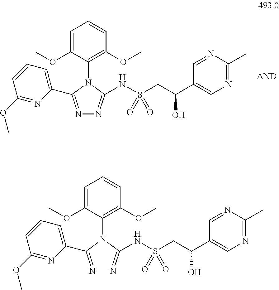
N1=C(C)N=CC(C(CS(NC2=NN=C(C3=CC=CC(OC)=N3)N2C2=C(OC)C=CC=C2OC)(=O)=O)O)=C1.N1=C(C)N=CC(C(CS(NC2=NN=C(C3=CC=CC(OC)=N3)N2C2=C(OC)C=CC=C2OC)(=O)=O)O)=C1
